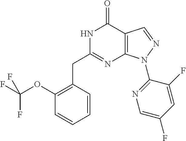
C1(OC(F)(F)F)=C(CC2=NC3=C(C(=O)N2)C=NN3C2=NC=C(F)C=C2F)C=CC=C1
